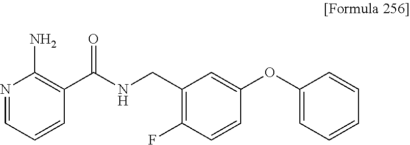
N1=CC=CC(C(NCC2=C(F)C=CC(OC3=CC=CC=C3)=C2)=O)=C1N
